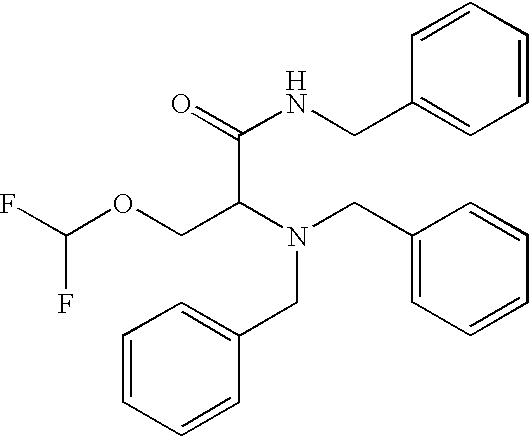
C1=CC=CC(CN(CC2=CC=CC=C2)C(COC(F)F)C(NCC2=CC=CC=C2)=O)=C1
